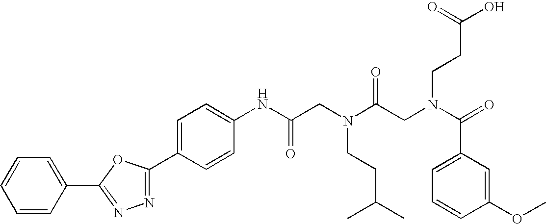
C1=C(C2=NN=C(C3=CC=CC=C3)O2)C=CC(NC(CN(C(CN(C(=O)C2=CC=CC(OC)=C2)CCC(O)=O)=O)CCC(C)C)=O)=C1
